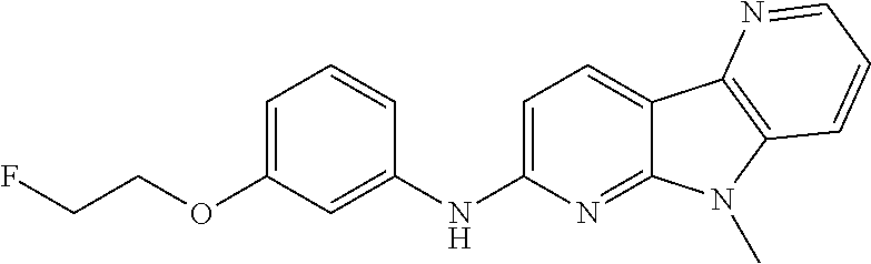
N(C1=CC=C2C(=N1)N(C)C1=C2N=CC=C1)C1=CC(OCCF)=CC=C1
